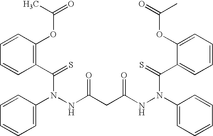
C1=C(N(NC(CC(NN(C2=CC=CC=C2)C(=S)C2=CC=CC=C2OC(=O)C)=O)=O)C(C2=C(OC(=O)C)C=CC=C2)=S)C=CC=C1
